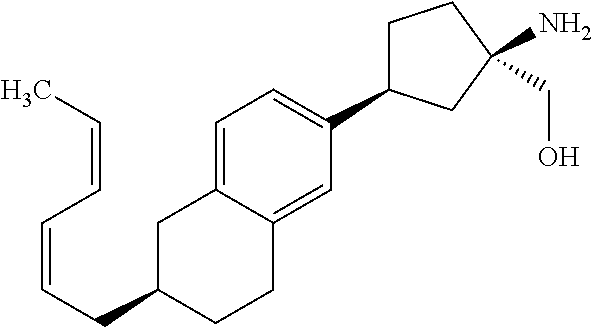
C(=CCC1CC2=CC=C(C3CCC(CO)(N)C3)C=C2CC1)C=CC
